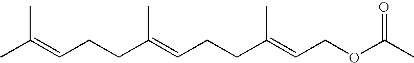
CC(=CCCC(=CCCC(=CCOC(C)=O)C)C)C
